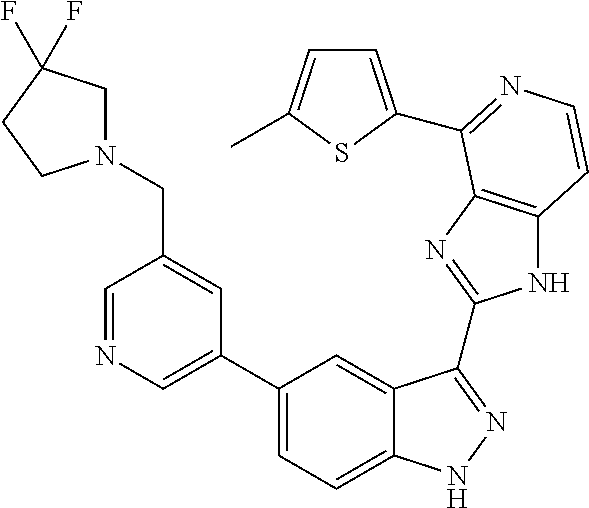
C1(C2=CN=CC(CN3CC(F)(F)CC3)=C2)=CC=C2C(=C1)C(C1=NC3=C(N1)C=CN=C3C1=CC=C(C)S1)=NN2
